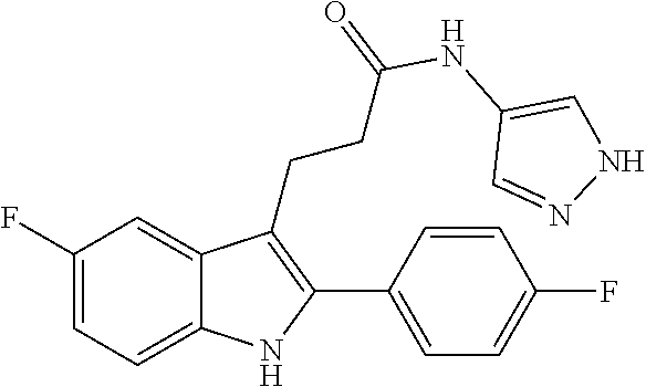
C1=C2C(CCC(=O)NC3=CNN=C3)=C(C3=CC=C(F)C=C3)NC2=CC=C1F
